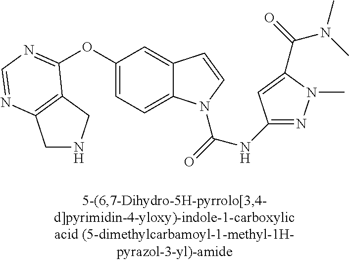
C1NCC2=C1N=CN=C2OC1=CC=C2C(=C1)C=CN2C(=O)NC1=NN(C)C(C(=O)N(C)C)=C1
